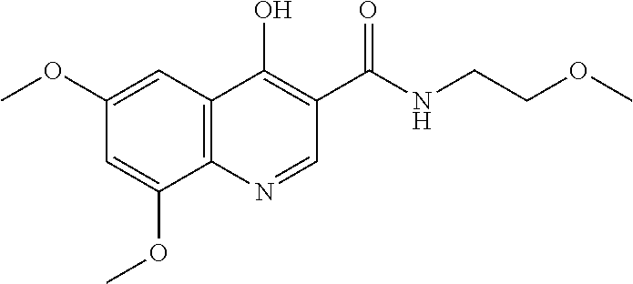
C1(OC)=CC2=C(C(OC)=C1)N=CC(C(NCCOC)=O)=C2O
